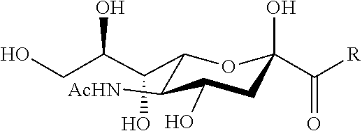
C1(C(C(O)CO)O)C([AcHN])C(O)CC(C([R])=O)(O)O1
